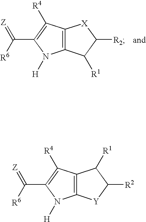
C12=C(C([R1])C([R2])[X]1)N([H])C(C([R6])=[Z])=C2[R4].C12=C([Y]C([R2])C1[R1])N([H])C(C([R6])=[Z])=C2[R4]
